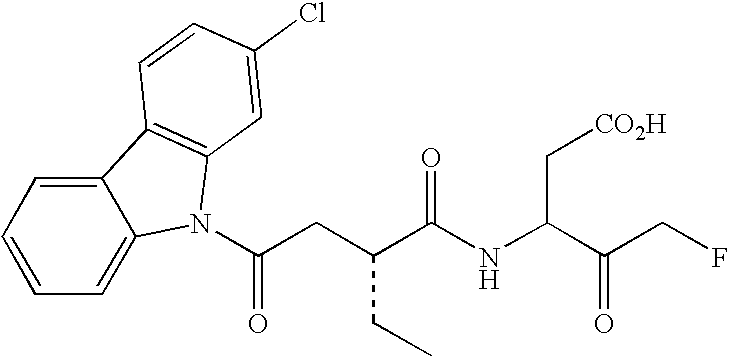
C12=CC=CC=C1N(C(=O)CC(CC)C(NC(C[CO2H])C(CF)=O)=O)C1=C2C=CC(Cl)=C1
